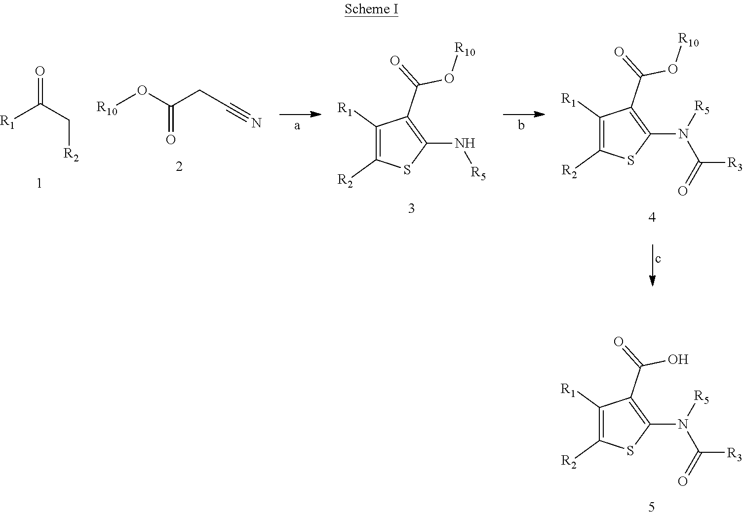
[R10]OC(CC#N)=O.C1([R1])=C([R2])SC(N(C([R3])=O)[R5])=C1C(=O)O[R10].[R1]C(C[R2])=O.C1([R1])=C([R2])SC(N[R5])=C1C(=O)O[R10].C1([R1])=C([R2])SC(N(C([R3])=O)[R5])=C1C(=O)O
